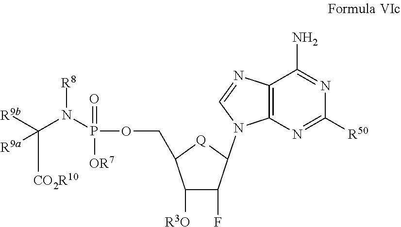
C12=C(N=C([R50])N=C1N)N(C1C(F)C([R3O])C(COP(=O)([OR7])N(C([R9b])([CO2R10])[R9a])[R8])[Q]1)C=N2
